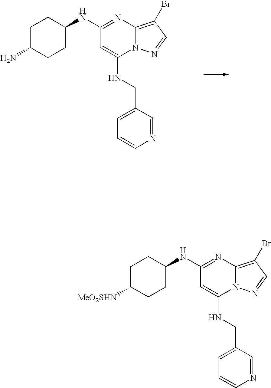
C1(NC2CCC([MeO2SHN])CC2)=NC2=C(Br)C=NN2C(NCC2=CC=CN=C2)=C1.C1=C(NCC2=CC=CN=C2)N2C(=C(Br)C=N2)N=C1NC1CCC(N)CC1
